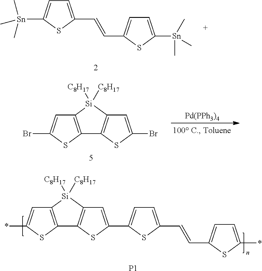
C1=C(C=CC2=CC=C([Sn](C)(C)C)S2)SC([Sn](C)(C)C)=C1.C12=C([Si]([C8H17])([C8H17])C3=C1SC(Br)=C3)C=C(Br)S2.[Pd(PPh3)4].C1=C(C=CC2=CC=C(*)S2)SC(C2=CC3=C(C4=C([Si]3([C8H17])[C8H17])C=C(*)S4)S2)=C1.[P1]
